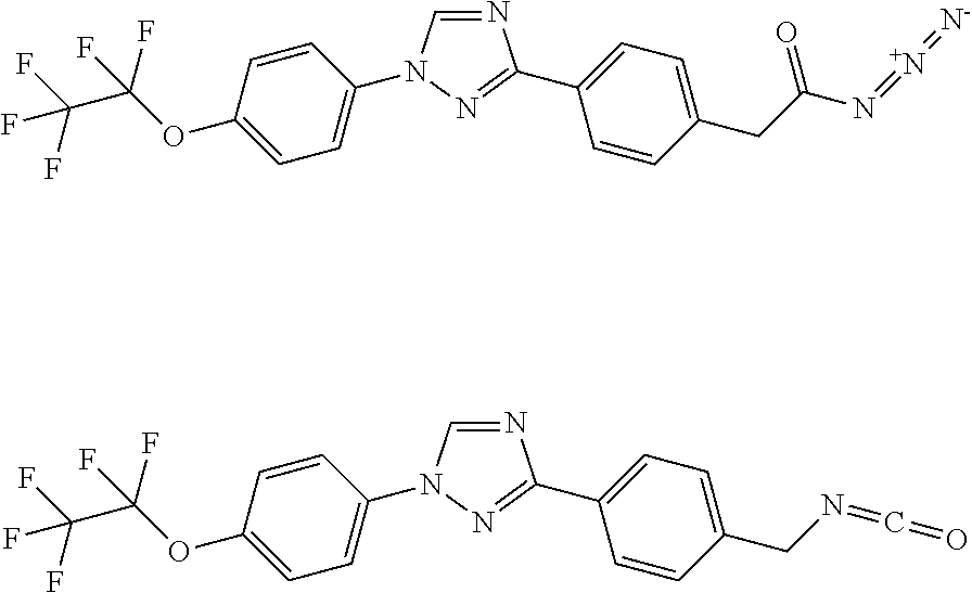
C1=C(OC(F)(F)C(F)(F)F)C=CC(N2C=NC(C3=CC=C(CC(N=[N+]=[N-])=O)C=C3)=N2)=C1.C1=C(OC(F)(F)C(F)(F)F)C=CC(N2C=NC(C3=CC=C(CN=C=O)C=C3)=N2)=C1
